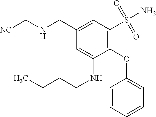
C1=CC=CC=C1OC1=C(S(N)(=O)=O)C=C(CNC[NC])C=C1NCCCC
